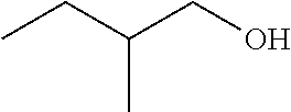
CCC(CO)C
